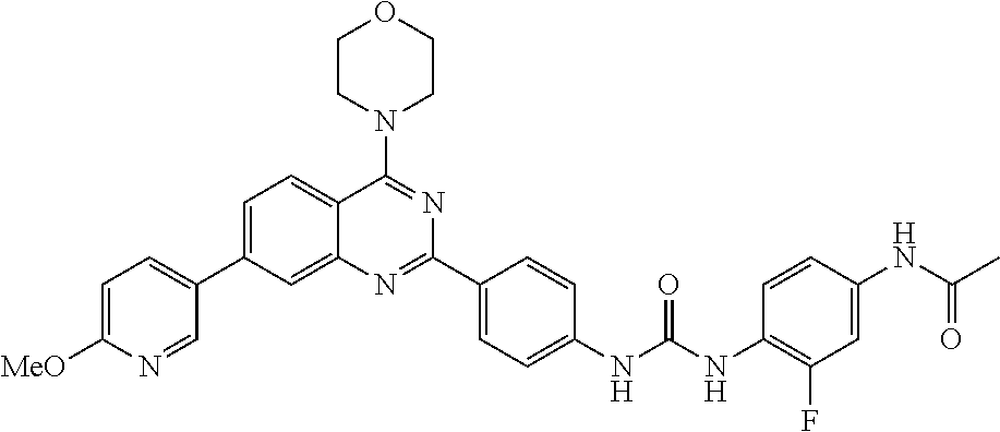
C1=C([MeO])N=CC(C2=CC=C3C(=C2)N=C(C2=CC=C(NC(NC4=C(F)C=C(NC(C)=O)C=C4)=O)C=C2)N=C3N2CCOCC2)=C1
